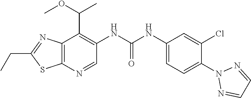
C1=NN(C2=CC=C(NC(NC3=C(C(OC)C)C4=C(SC(CC)=N4)N=C3)=O)C=C2Cl)N=C1
